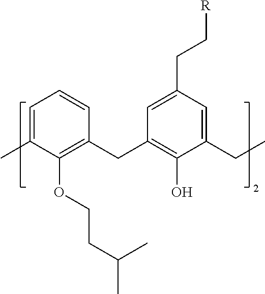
C1=C(C)C(OCCC(C)C)=C(CC2=C(O)C(CC)=CC(CC[R])=C2)C=C1
